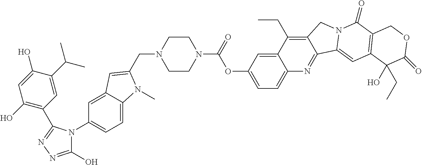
C1(O)=NN=C(C2=C(O)C=C(O)C(C(C)C)=C2)N1C1=CC=C2C(=C1)C=C(CN1CCN(C(OC3=CC=C4C(=C3)C(CC)=C3C(=N4)C4=CC5=C(C(=O)N4C3)COC(=O)C5(O)CC)=O)CC1)N2C
